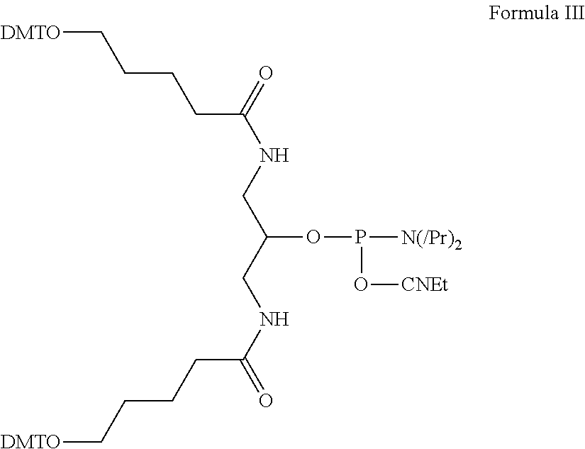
O=C(NCC(CNC(=O)CCCC[DMTO])OP([N(/Pr)2])O[CNEt])CCCC[DMTO]
